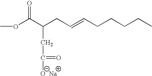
O(C(C(CC=CCCCCC)CC(=O)[O  Na])=O)C
